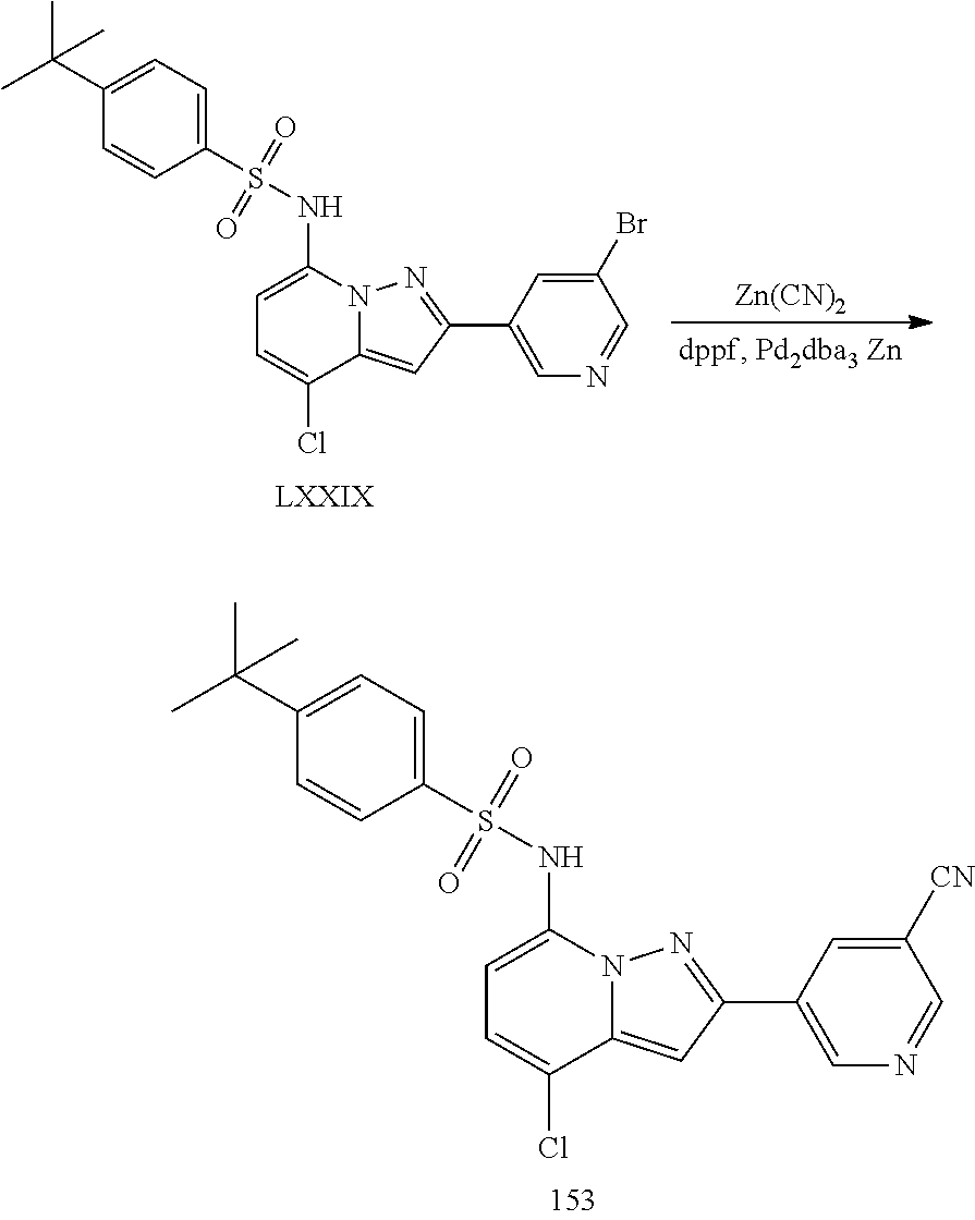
C1(C(C)(C)C)=CC=C(S(NC2=CC=C(Cl)C3=CC(C4=CN=CC([CN])=C4)=NN23)(=O)=O)C=C1.C1(C(C)(C)C)=CC=C(S(NC2=CC=C(Cl)C3=CC(C4=CN=CC(Br)=C4)=NN23)(=O)=O)C=C1.[Zn(CN)2]
